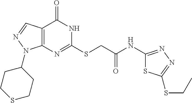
C12=C(C=NN1C1CCSCC1)C(=O)NC(SCC(=O)NC1=NN=C(SCC)S1)=N2
